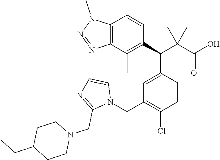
C12=C(C(C)=C(C(C(C(O)=O)(C)C)C3=CC(CN4C=CN=C4CN4CCC(CC)CC4)=C(Cl)C=C3)C=C1)N=NN2C
